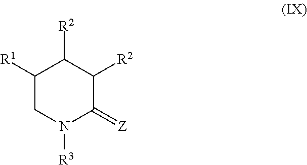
C1([R1])CN([R3])C(=[Z])C([R2])C1[R2]
